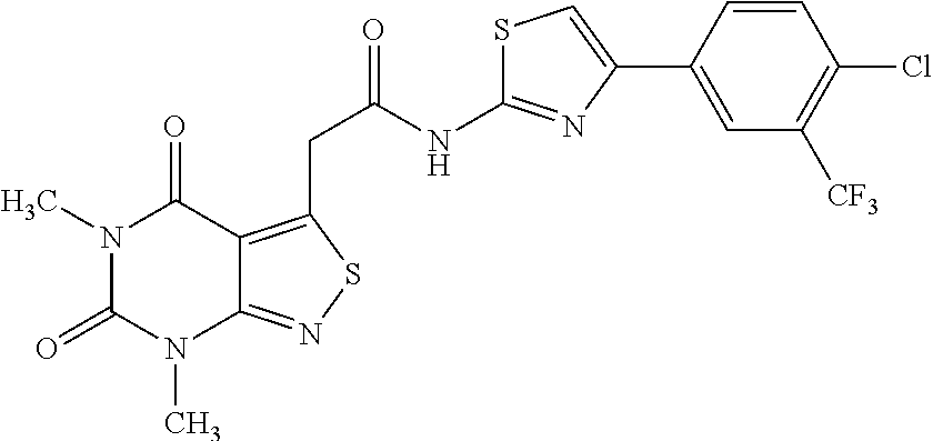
N1(C)C(=O)N(C)C2=NSC(CC(NC3=NC(C4=CC([CF3])=C(Cl)C=C4)=CS3)=O)=C2C1=O
